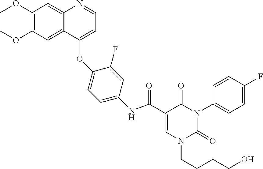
C1(OC)=C(OC)C=C2C(=C1)N=CC=C2OC1=CC=C(NC(=O)C2=CN(CCCCO)C(=O)N(C3=CC=C(F)C=C3)C2=O)C=C1F
